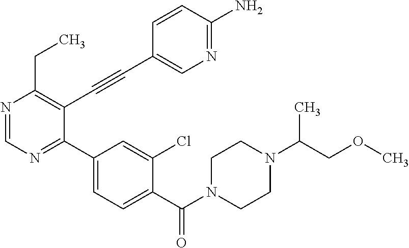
N1=CN=C(C2=CC=C(C(N3CCN(C(COC)C)CC3)=O)C(Cl)=C2)C(C#CC2=CN=C(N)C=C2)=C1CC
